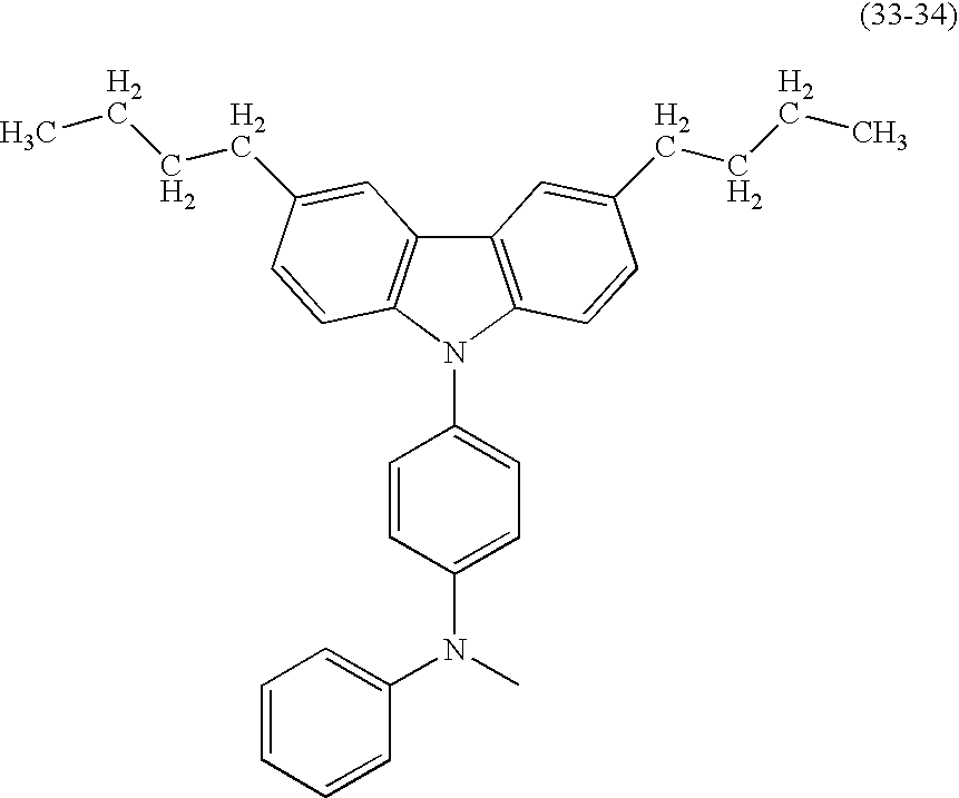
C12=C(N(C3=CC=C(N(C)C4=CC=CC=C4)C=C3)C3=C1C=C(CCCC)C=C3)C=CC(CCCC)=C2
